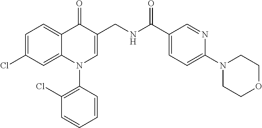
C1=C(Cl)C=C2C(=C1)C(=O)C(CNC(C1=CC=C(N3CCOCC3)N=C1)=O)=CN2C1=C(Cl)C=CC=C1
